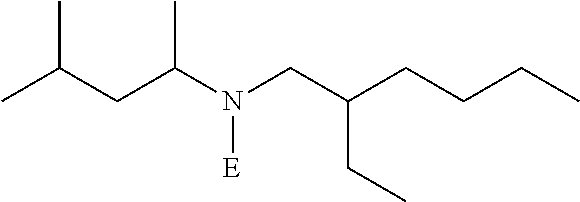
CC(CC(N(CC(CCCC)CC)[E])C)C
